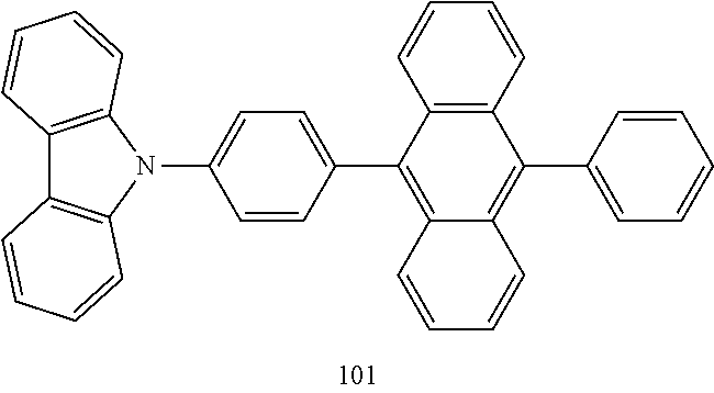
C12=C(C(C3=CC=C(N4C5=C(C6=C4C=CC=C6)C=CC=C5)C=C3)=C3C(=C1C1=CC=CC=C1)C=CC=C3)C=CC=C2
